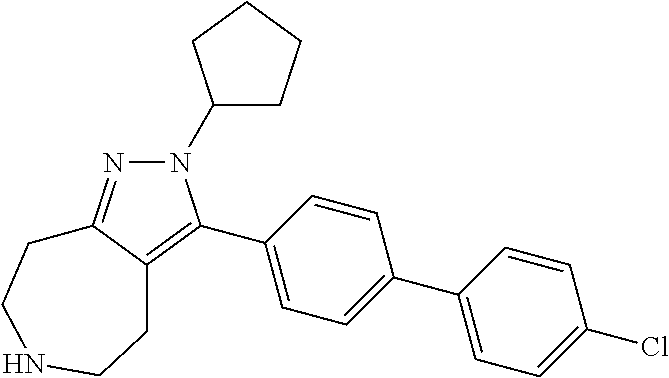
N1(C2CCCC2)N=C2C(=C1C1=CC=C(C3=CC=C(Cl)C=C3)C=C1)CCNCC2
